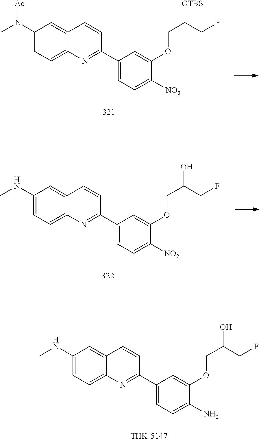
C1(NC)=CC=C2C(=C1)C=CC(C1=CC=C(N)C(OCC(CF)O)=C1)=N2.C1(N(C)[Ac])=CC=C2C(=C1)C=CC(C1=CC=C([NO2])C(OCC(CF)[OTBS])=C1)=N2.C1(NC)=CC=C2C(=C1)C=CC(C1=CC=C([NO2])C(OCC(CF)O)=C1)=N2
